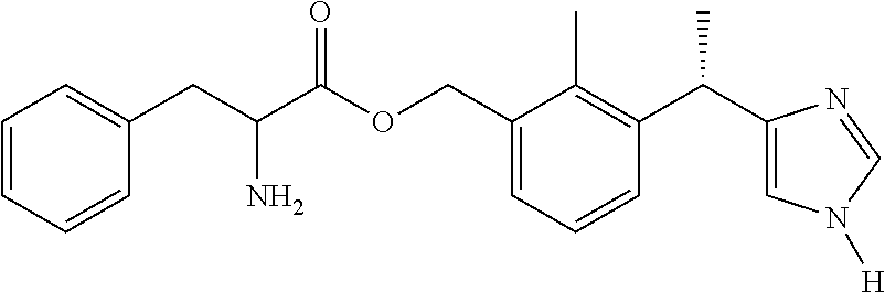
C1(COC(C(CC2=CC=CC=C2)N)=O)=CC=CC(C(C2=CN([H])C=N2)C)=C1C
